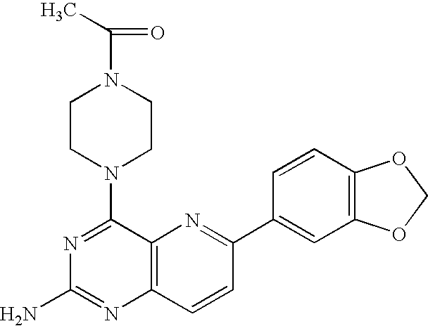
C12=C(C=CC(C3=CC4=C(C=C3)OCO4)=N1)N=C(N)N=C2N1CCN(C(=O)C)CC1
